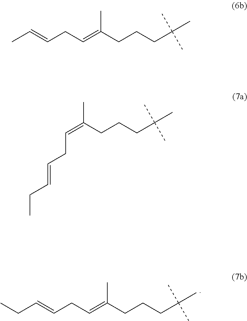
C(C=CCC=C(CCCC(C)(C)C)C)C.CC=CCC=C(CCCC(C)(C)C)C.C(C=CCC=C(C)CCCC(C)(C)C)C
